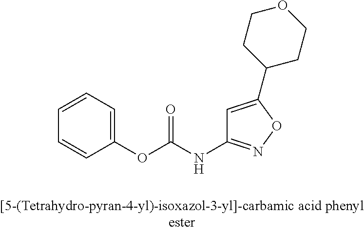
C1=CC=C(OC(NC2=NOC(C3CCOCC3)=C2)=O)C=C1
